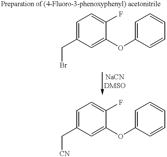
C1=C(CBr)C=C(OC2=CC=CC=C2)C(F)=C1.C1=C(C[CN])C=C(OC2=CC=CC=C2)C(F)=C1
